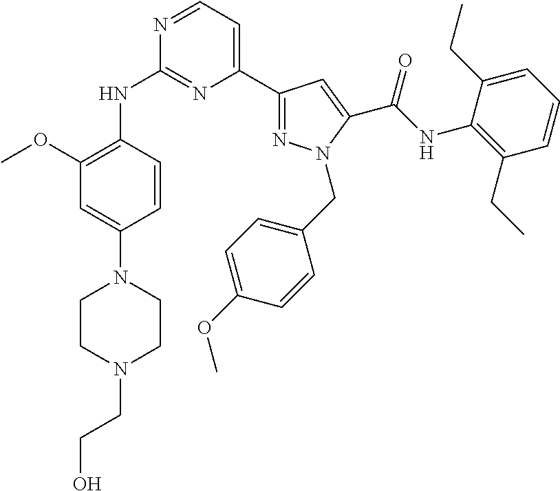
C1(OC)=C(NC2=NC(C3=NN(CC4=CC=C(OC)C=C4)C(C(NC4=C(CC)C=CC=C4CC)=O)=C3)=CC=N2)C=CC(N2CCN(CCO)CC2)=C1
